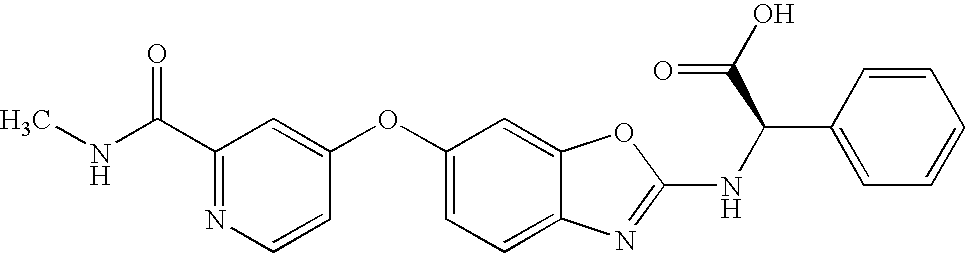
C1(C(NC)=O)=NC=CC(OC2=CC=C3C(=C2)OC(NC(C2=CC=CC=C2)C(O)=O)=N3)=C1
